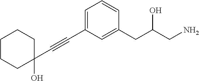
C1(C#CC2=CC=CC(CC(CN)O)=C2)(O)CCCCC1
